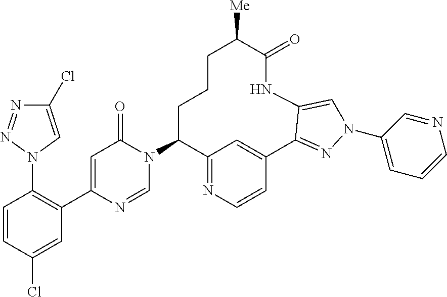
C1=CC(Cl)=CC(C2=CC(=O)N(C3C4=NC=CC(=C4)C4=NN(C5=CC=CN=C5)C=C4NC(=O)C([Me])CCC3)C=N2)=C1N1C=C(Cl)N=N1
